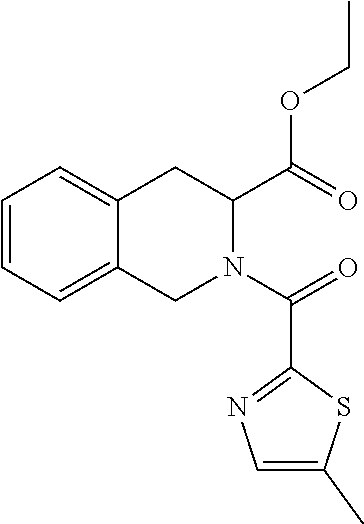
C1=CC=C2C(=C1)CC(C(OCC)=O)N(C(=O)C1=NC=C(C)S1)C2
